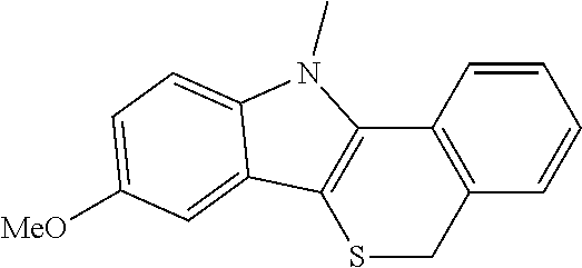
C1=CC2=C(C=C1)CSC1=C2N(C)C2=CC=C([MeO])C=C12
